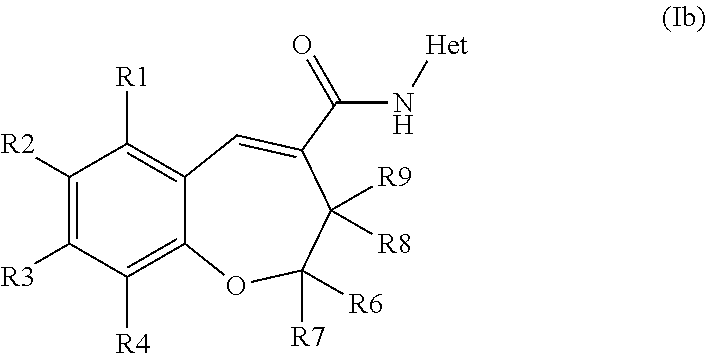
C1([R2])=C([R3])C([R4])=C2C(=C1[R1])C=C(C(N[Het])=O)C([R9])([R8])C([R7])([R6])O2
